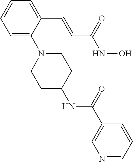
C1=C(C=CC(NO)=O)C(N2CCC(NC(=O)C3=CN=CC=C3)CC2)=CC=C1
